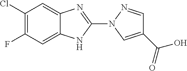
C1=C2C(=CC(Cl)=C1F)N=C(N1C=C(C(=O)O)C=N1)N2
